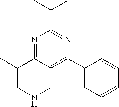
N1CC2=C(C3=CC=CC=C3)N=C(C(C)C)N=C2C(C)C1
